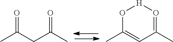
CC(CC(C)=O)=O.CC1=CC(C)=O[H]O1
